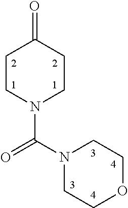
C1CN(C(=O)N2CCOCC2)CCC1=O
